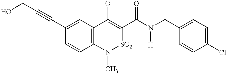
OCC#CC1=CC2=C(C=C1)N(C)[SO2]C(C(N(CC1=CC=C(Cl)C=C1)[H])=O)=C2O
